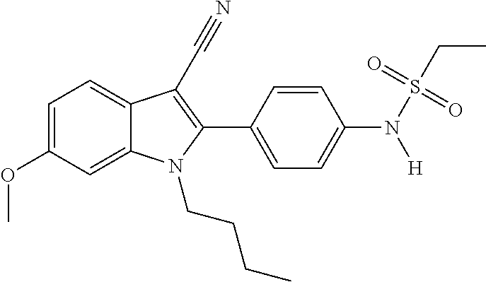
C1=C(OC)C=C2C(=C1)C(C#N)=C(C1=CC=C(N([H])S(CC)(=O)=O)C=C1)N2CCCC
